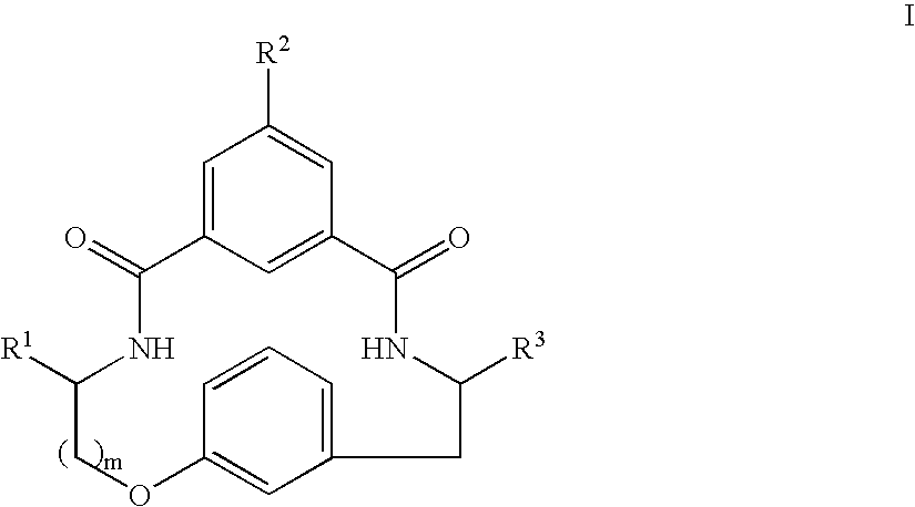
C1=CC2=CC(=C1)CC([R3])NC(=O)C1=CC(=CC([R2])=C1)C(=O)NC([R1])CO2
